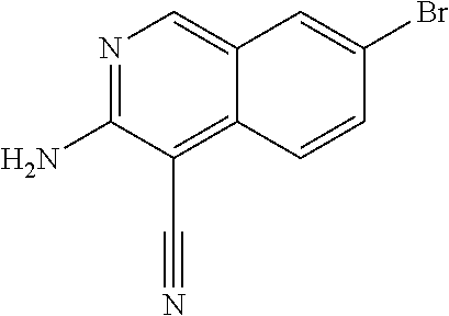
N1=C(N)C(C#N)=C2C(=C1)C=C(Br)C=C2
